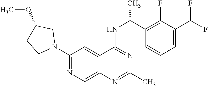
N1(C2=NC=C3C(=C2)C(NC(C2=C(F)C(C(F)F)=CC=C2)C)=NC(C)=N3)CC(OC)CC1
